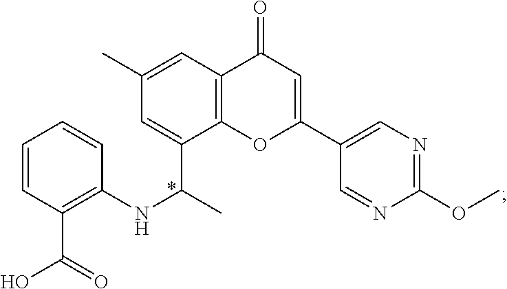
C1(C)=CC2=C(C(C(C)NC3=C(C(=O)O)C=CC=C3)=C1)OC(C1=CN=C(OC)N=C1)=CC2=O
